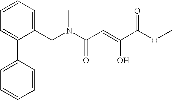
C1=C(C2=CC=CC=C2)C(CN(C(C=C(C(OC)=O)O)=O)C)=CC=C1
